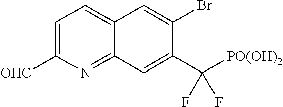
C1=C([OHC])N=C2C(=C1)C=C(Br)C(C([PO(OH)2])(F)F)=C2
